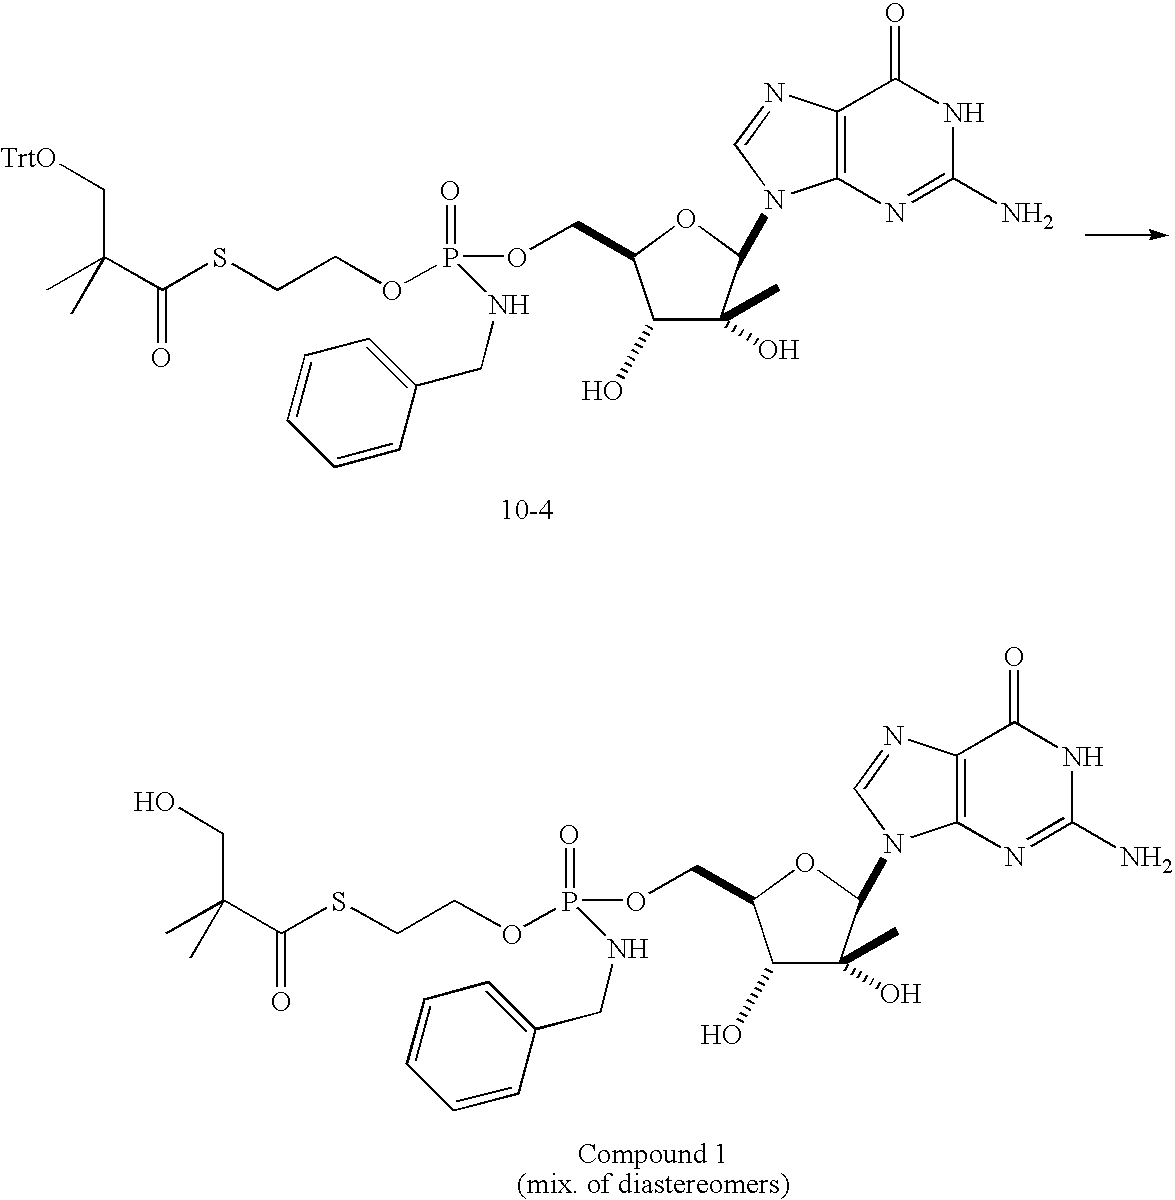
CC(C(SCCOP(NCC1=CC=CC=C1)(OCC1C(O)C(C)(O)C(N2C3=C(C(=O)NC(N)=N3)N=C2)O1)=O)=O)(C[TrtO])C.CC(C(SCCOP(NCC1=CC=CC=C1)(OCC1C(O)C(C)(O)C(N2C3=C(C(=O)NC(N)=N3)N=C2)O1)=O)=O)(CO)C
